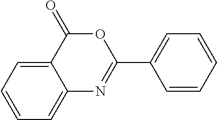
C1=CC=C2C(=C1)N=C(C1=CC=CC=C1)OC2=O
